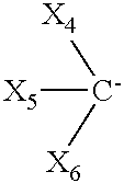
[X5][C-]([X6])[X4]
